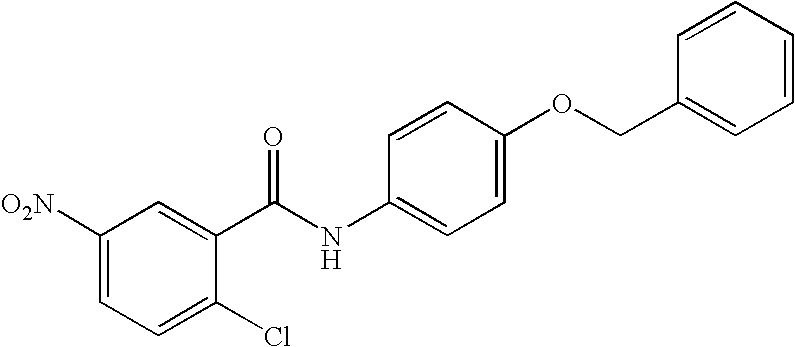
C1([O2N])=CC=C(Cl)C(C(NC2=CC=C(OCC3=CC=CC=C3)C=C2)=O)=C1
